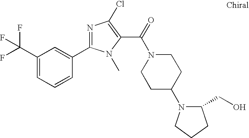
C1(C(F)(F)F)=CC=CC(C2=NC(Cl)=C(C(N3CCC(N4C(CO)CCC4)CC3)=O)N2C)=C1
